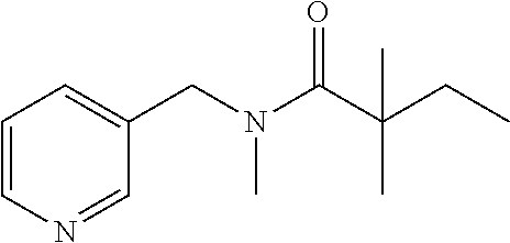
C1=CN=CC(CN(C(C(CC)(C)C)=O)C)=C1
